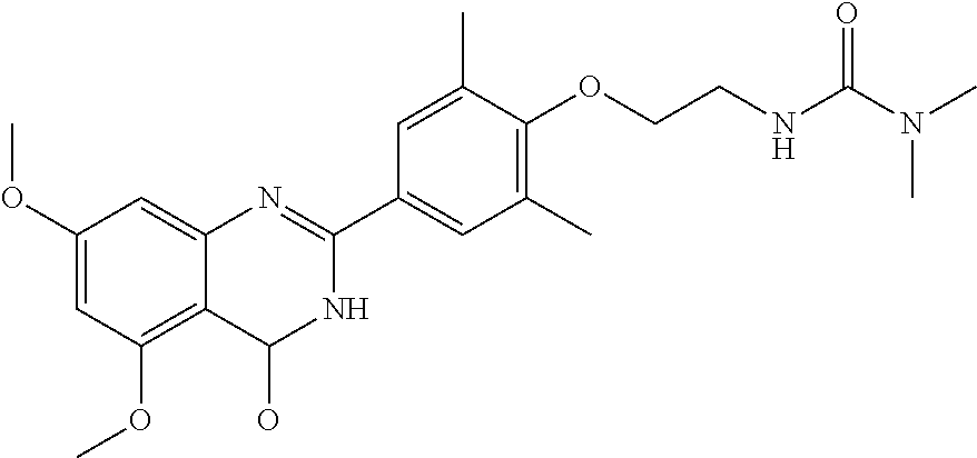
C1(OC)=CC(OC)=C2C(=C1)N=C(C1=CC(C)=C(OCCNC(N(C)C)=O)C(C)=C1)NC2O
